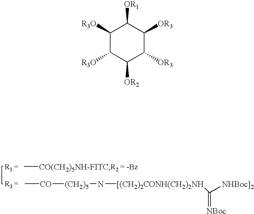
C[CO(CH2)5NH-FITC].C[CO][(CH2)5]N[[(CH2)2CONH(CH2)2NH]C([NHBoc]2])=[NBoc].C1([R3O])C([R3O])C([OR2])C([OR3])C([OR3])C1[OR1]
